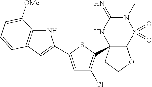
C12C(C3=C(Cl)C=C(C4=CC5=C(N4)C([OMe])=CC=C5)S3)(CCO1)NC(=N)N(C)S2(=O)=O
